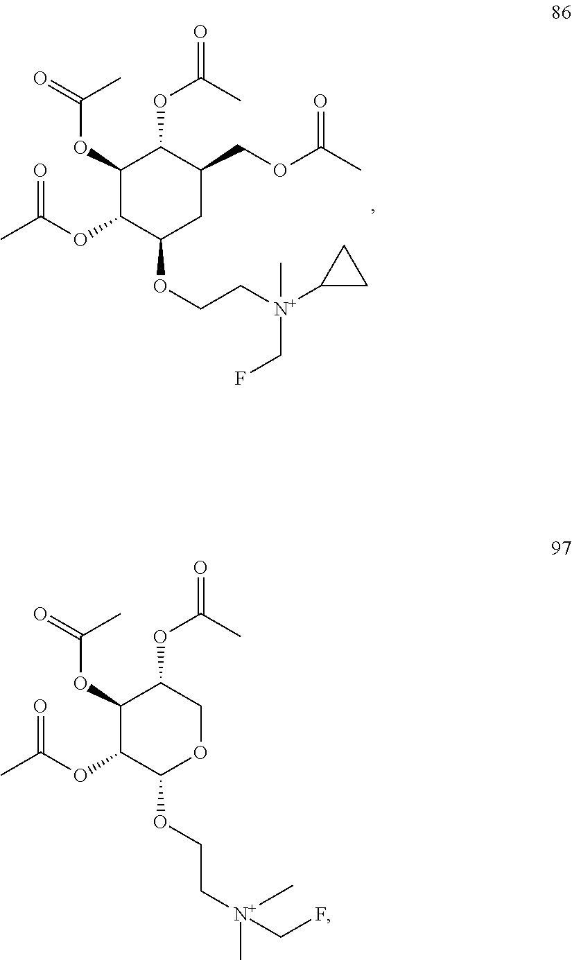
C1(OC(=O)C)C(OC(=O)C)C(OCC[N+](C2CC2)(CF)C)CC(COC(C)=O)C1OC(=O)C.C1(OC(=O)C)C(OC(=O)C)C(OCC[N+](CF)(C)C)OCC1OC(=O)C
